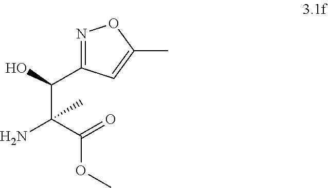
N1=C(C(C(N)(C(=O)OC)C)O)C=C(C)O1
